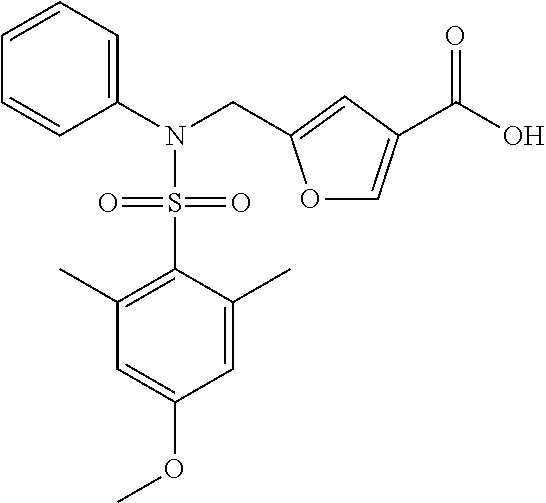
C1(C)=C(S(=O)(=O)N(CC2=CC(C(O)=O)=CO2)C2=CC=CC=C2)C(C)=CC(OC)=C1
